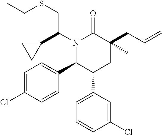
N1(C(C2CC2)CSCC)C(C2=CC=C(Cl)C=C2)C(C2=CC=CC(Cl)=C2)CC(CC=C)(C)C1=O
